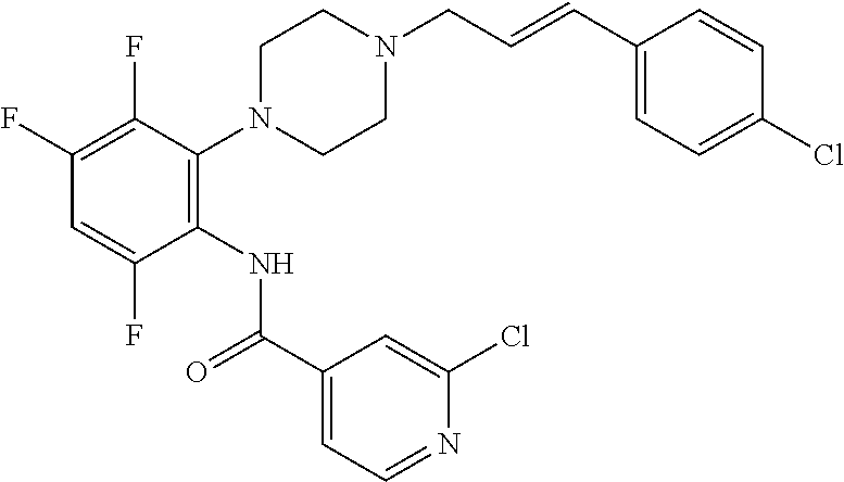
C1(F)=C(F)C(N2CCN(CC=CC3=CC=C(Cl)C=C3)CC2)=C(NC(C2=CC=NC(Cl)=C2)=O)C(F)=C1
